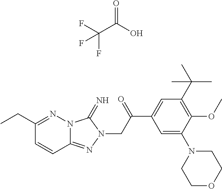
CCC1=NN2C(=NN(CC(C3=CC(C(C)(C)C)=C(OC)C(N4CCOCC4)=C3)=O)C2=N)C=C1.C(C(O)=O)(F)(F)F
